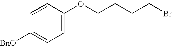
C1([BnO])=CC=C(OCCCCBr)C=C1
